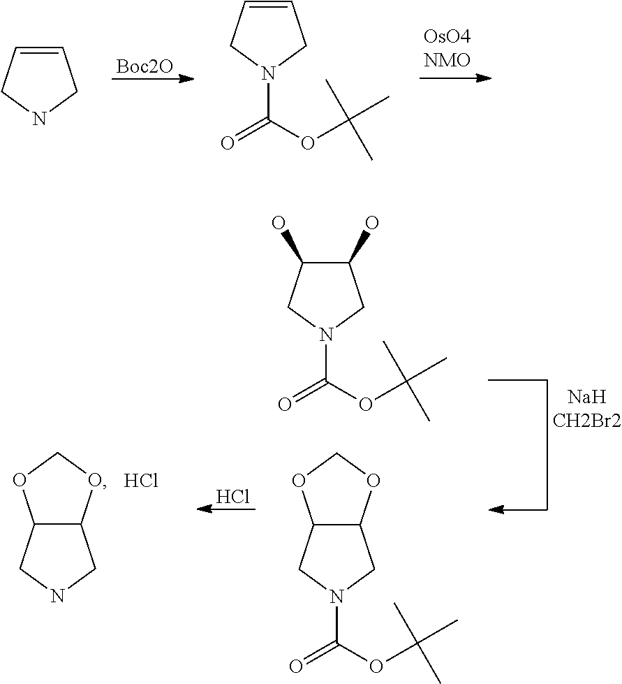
C1=CCNC1.[Boc2O].C1=CCN(C(OC(C)(C)C)=O)C1.C1(O)C(O)CN(C(OC(C)(C)C)=O)C1.C12C(CN(C(OC(C)(C)C)=O)C1)OCO2.Cl.C12C(OCO1)CNC2.Cl
